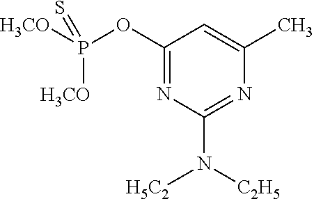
C1(OP([H3CO])([H3CO])=S)=NC(N([H5C2])[C2H5])=NC(C)=C1
